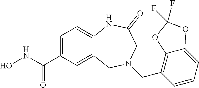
C1=C(C(NO)=O)C=C2C(=C1)NC(=O)CN(CC1=C3C(=CC=C1)OC(F)(F)O3)C2
